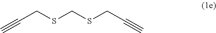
C(CSCSCC#C)#C
